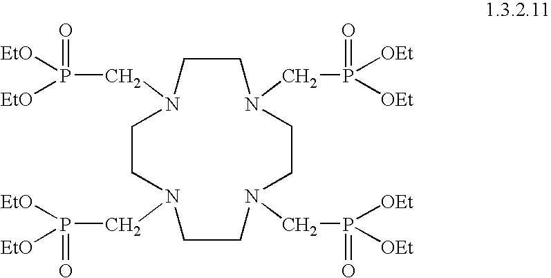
C1CN(CP([EtO])([EtO])=O)CCN(CP([OEt])([OEt])=O)CCN(CP([OEt])([OEt])=O)CCN1CP([EtO])([EtO])=O
